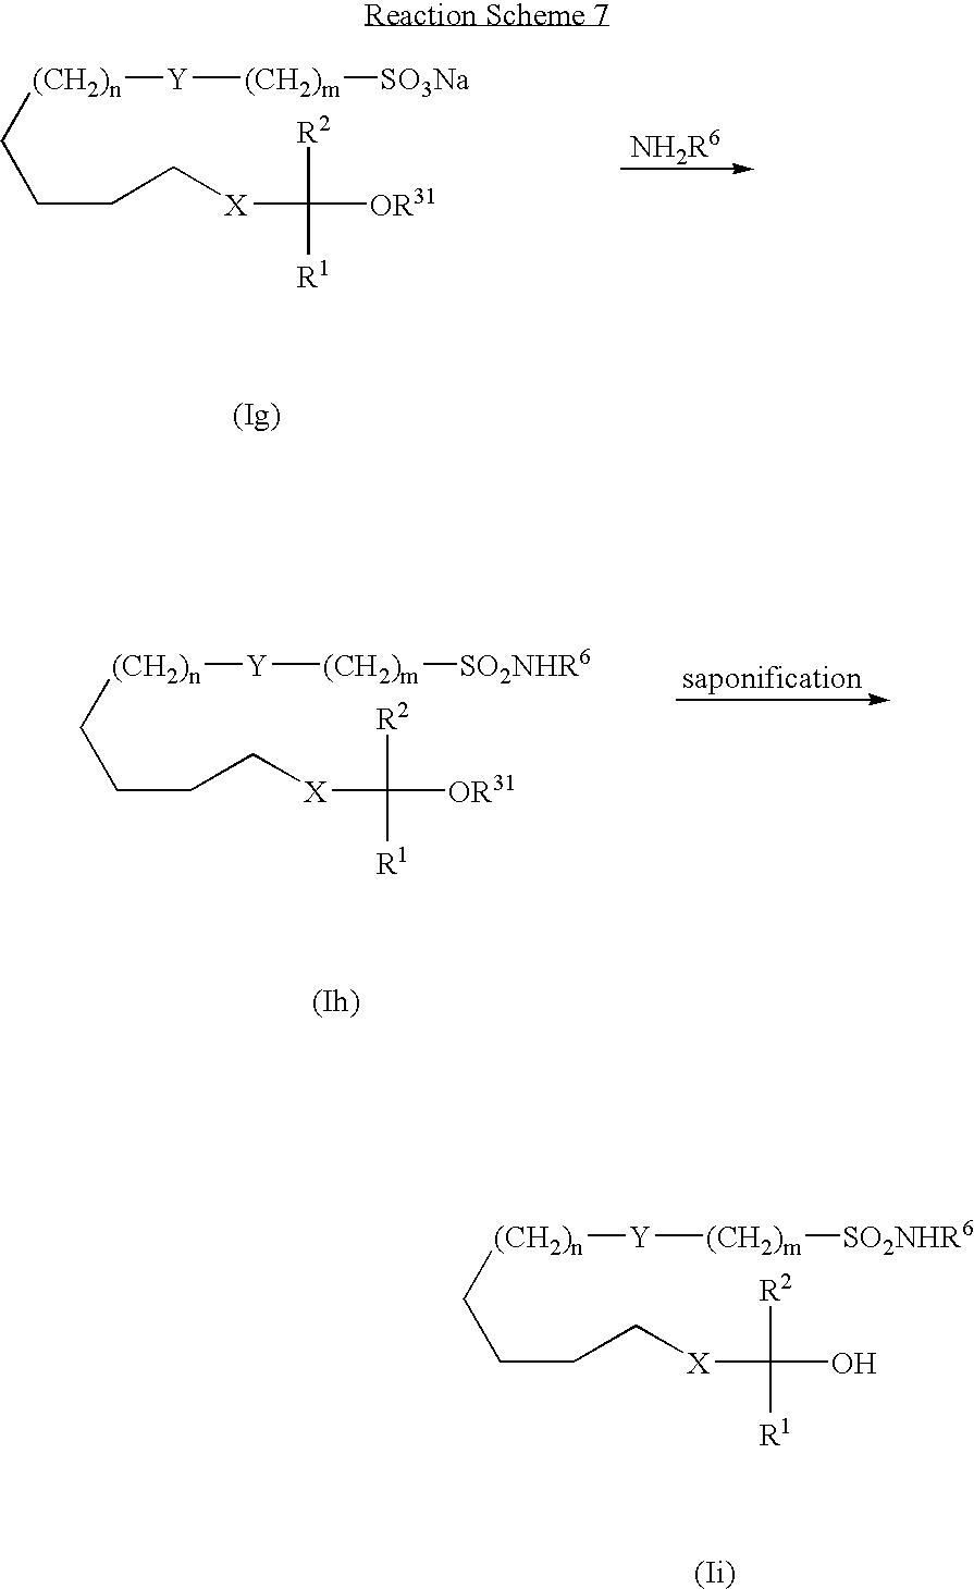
C(CC[X]C([R2])([R1])[OR31])C[(CH2)n][Y][(CH2)m][SO3Na].C(CC[X]C([R2])([R1])[OR31])C[(CH2)n][Y][(CH2)m][SO2NHR6].C(CC[X]C([R2])([R1])O)C[(CH2)n][Y][(CH2)m][SO2NHR6]
